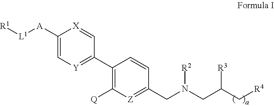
C1([A][L1][R1])=C[Y]=C(C2=C([Q])[Z]=C(CN(CC(C[R4])[R3])[R2])C=C2)C=[X]1
